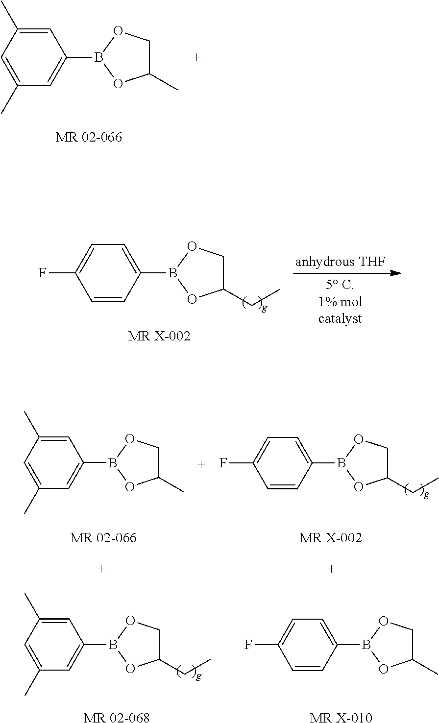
C1=C(C)C=C(C)C=C1B1OC(C)CO1.C1=C(C)C=C(C)C=C1B1OC(CC)CO1.C1=C(C)C=C(C)C=C1B1OC(C)CO1.C1=C(B2OC(CC)CO2)C=CC(F)=C1.[MR X-002].[MR 02-068].C1=C(B2OC(C)CO2)C=CC(F)=C1.[MR X-010].C1=C(B2OC(CC)CO2)C=CC(F)=C1.[MR X-002]
